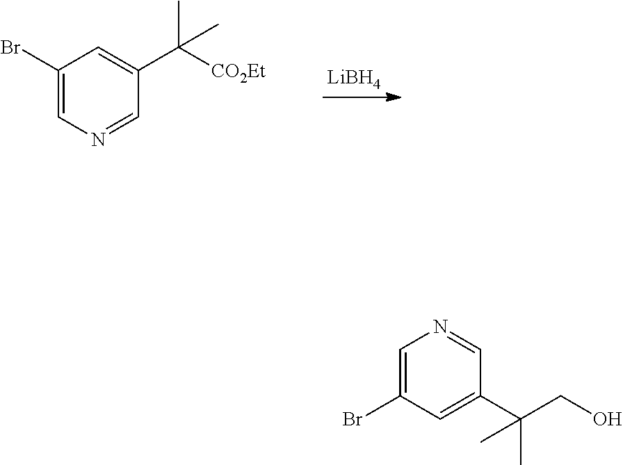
[LiBH4].C1(Br)=CN=CC(C([CO2Et])(C)C)=C1.C1=C(Br)C=C(C(CO)(C)C)C=N1
